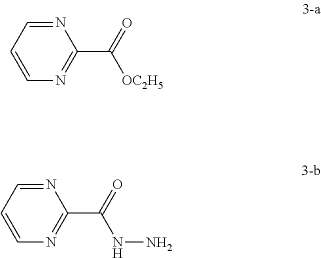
N1=CC=CN=C1C(=O)[OC2H5].N1=CC=CN=C1C(=O)NN
